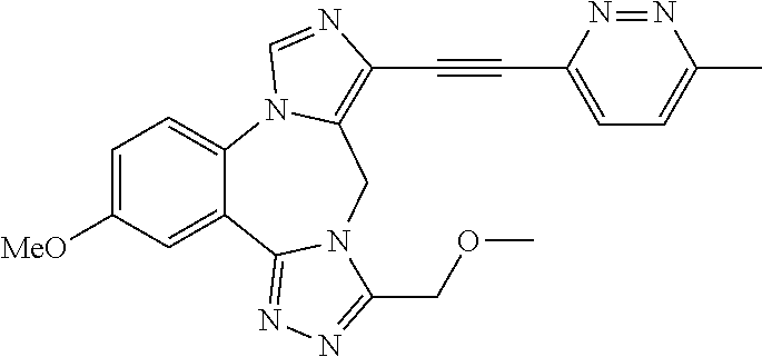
C1=C([MeO])C=C2C(=C1)N1C(=C(C#CC3=CC=C(C)N=N3)N=C1)CN1C2=NN=C1COC
